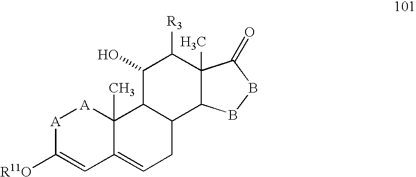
[A]1C([R11O])=CC2=CCC3C(C2(C)[A]1)C(O)C([R3])C1(C)C3BBC1=O
